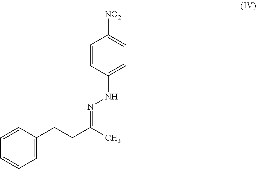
C1=CC(NN=C(CCC2=CC=CC=C2)C)=CC=C1[NO2]
